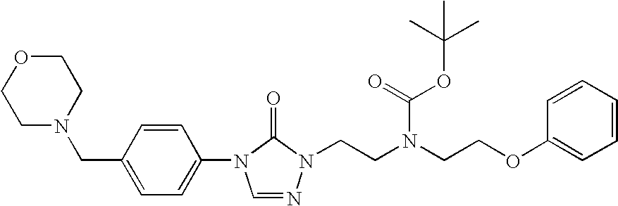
C1=NN(CCN(CCOC2=CC=CC=C2)C(=O)OC(C)(C)C)C(=O)N1C1=CC=C(CN2CCOCC2)C=C1
